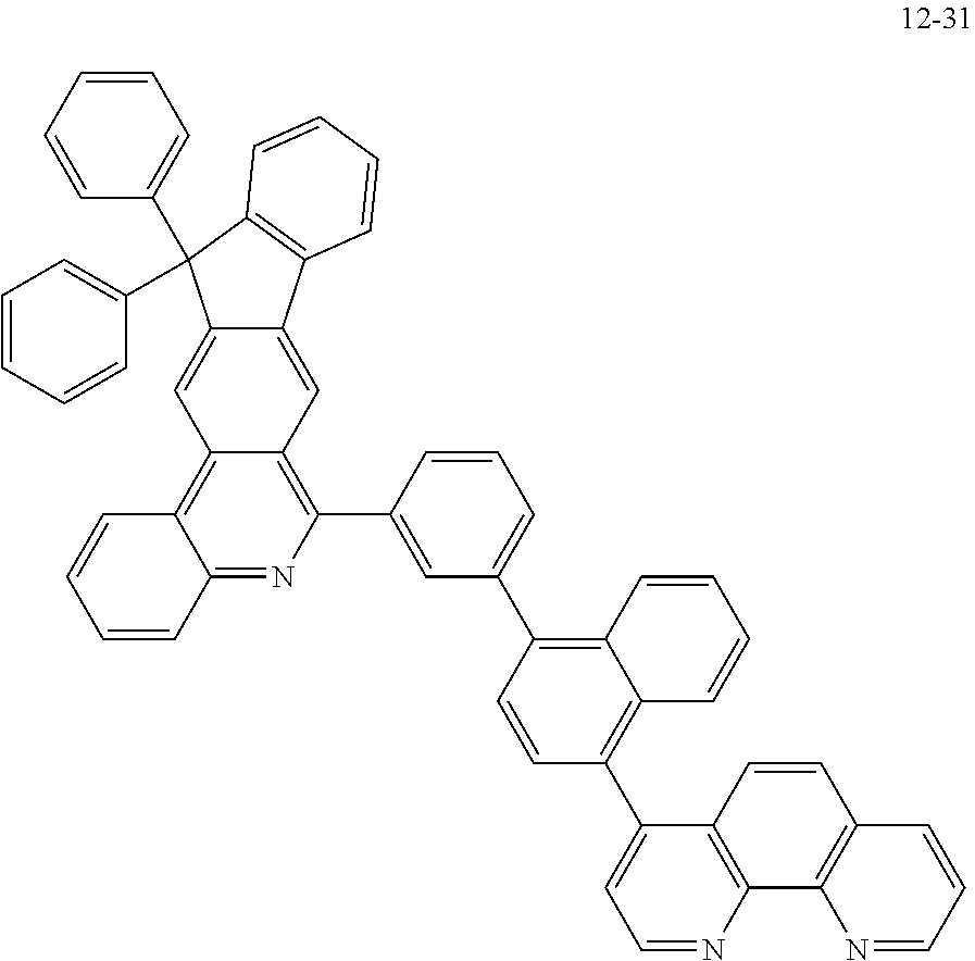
C12=NC(C3=CC(C4=C5C(=C(C6=CC=NC7=C6C=CC6=C7N=CC=C6)C=C4)C=CC=C5)=CC=C3)=C3C(=C1C=CC=C2)C=C1C(=C3)C2=C(C=CC=C2)C1(C1=CC=CC=C1)C1=CC=CC=C1
